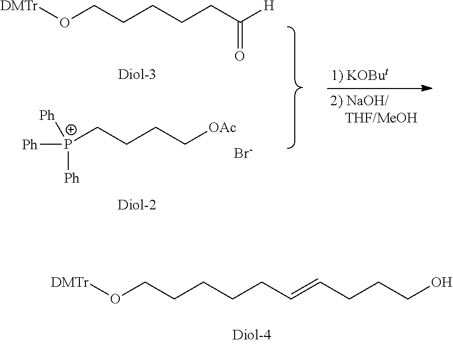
[P+](CCCC[OAc])([Ph])([Ph])[Ph].[Br-].O(CCCCCC([H])=O)[DMTr].O(CCCCCC=CCCCO)[DMTr]
